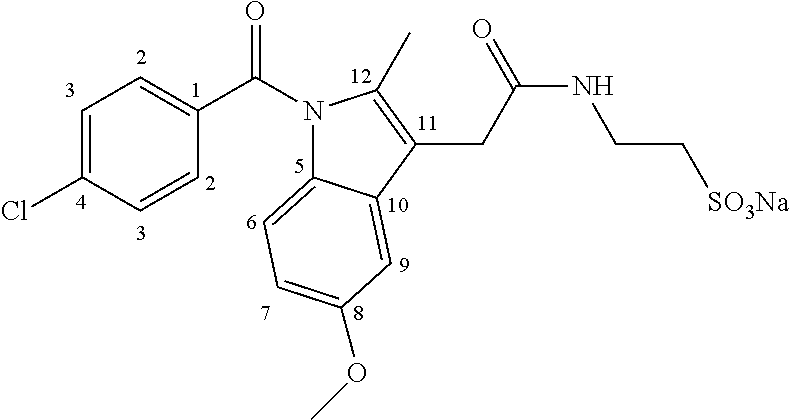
C(N1C2=CC=C(OC)C=C2C(CC(NCC[SO3Na])=O)=C1C)(=O)C1=CC=C(Cl)C=C1
